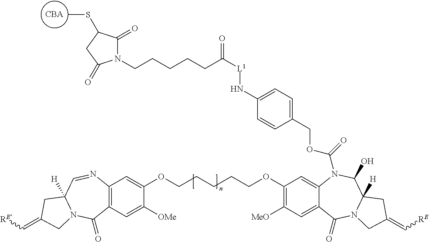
C12=C(C=C([OMe])C(OCCCCCOC3=C([MeO])C=C4C(=C3)N(C(=O)OCC3=CC=C(N[L1]C(=O)CCCCCN5C(=O)C(SC)CC5=O)C=C3)C(O)C3([H])N(C4=O)CC(=C[RE])C3)=C1)C(=O)N1C([H])(C=N2)CC(=C[RE])C1
